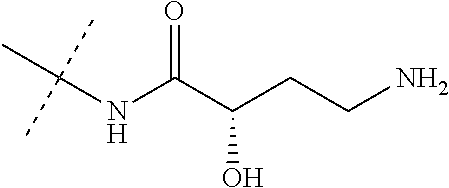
C(NC(C(CCN)O)=O)(C)(C)C
